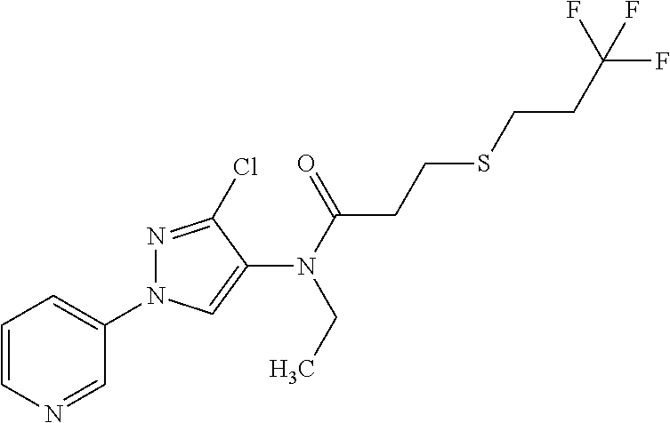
C1=CN=CC(N2N=C(Cl)C(N(C(=O)CCSCCC(F)(F)F)CC)=C2)=C1
